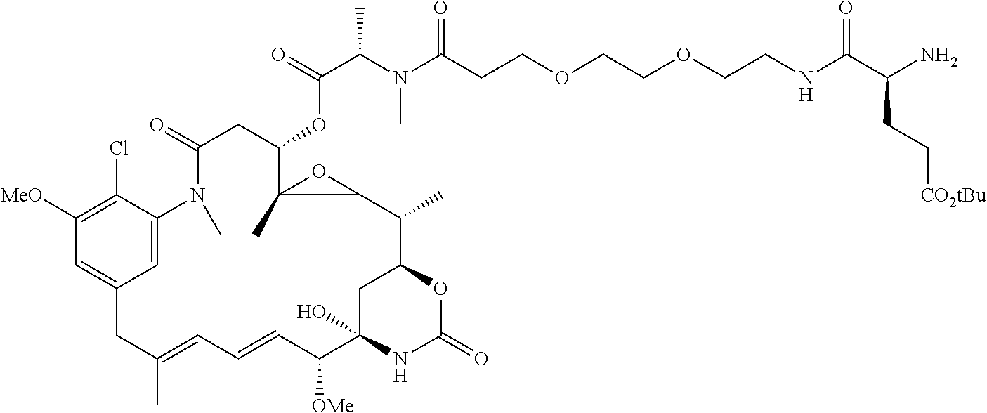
NC(C(NCCOCCOCCC(N(C(C(=O)OC1CC(=O)N(C)C2=CC(=CC([MeO])=C2Cl)CC(C)=CC=CC([OMe])C2(O)NC(=O)OC(C2)C(C)C2C1(C)O2)C)C)=O)=O)CC[CO2tBu]
